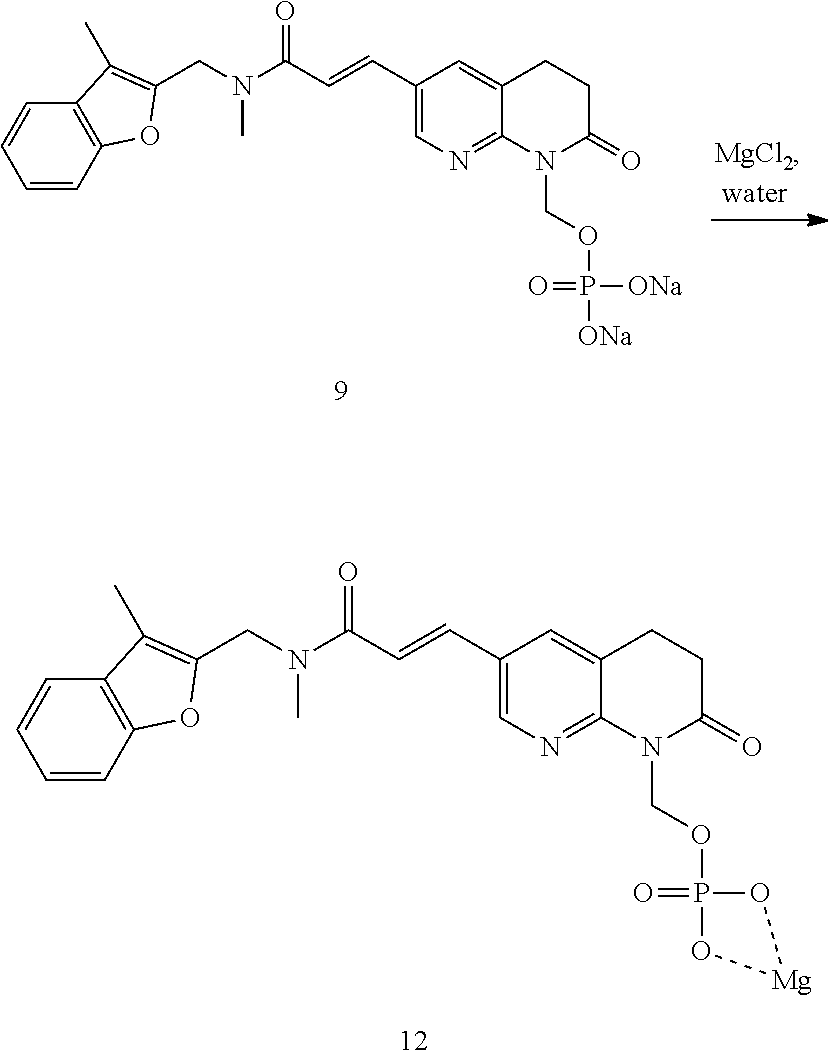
C(N(C(C=CC1=CN=C2C(=C1)CCC(=O)N2COP1(=O)O[Mg]O1)=O)C)C1=C(C)C2=C(C=CC=C2)O1.C(N(C(C=CC1=CN=C2C(=C1)CCC(=O)N2COP([ONa])(=O)[ONa])=O)C)C1=C(C)C2=C(C=CC=C2)O1
